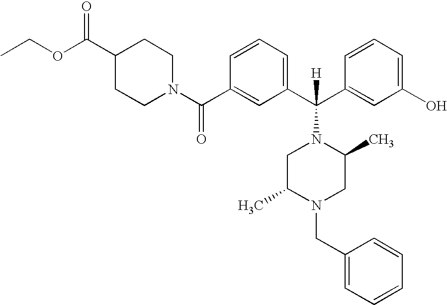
CCOC(C1CCN(C(C2=CC(C(C3=CC(O)=CC=C3)([H])N3CC(C)N(CC4=CC=CC=C4)CC3C)=CC=C2)=O)CC1)=O
